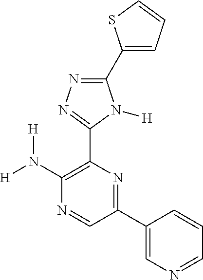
C1(C2=CN=CC=C2)=NC(C2=NN=C(C3=CC=CS3)N2[H])=C(N([H])[H])N=C1
